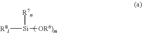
[R8l][Si]([OR6)m])[R7n]
